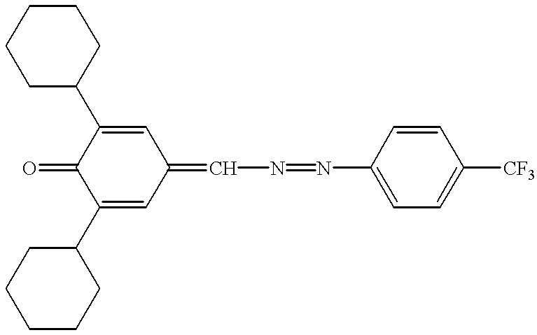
C1(C2CCCCC2)=CC(=CN=NC2=CC=C([CF3])C=C2)C=C(C2CCCCC2)C1=O
